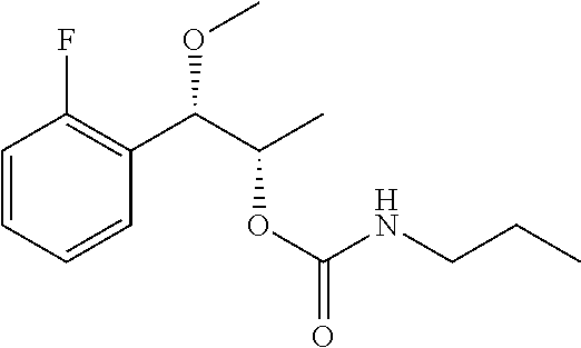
C1=CC=CC(C(C(C)OC(=O)NCCC)OC)=C1F
